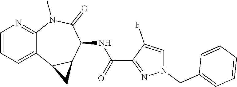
C12=CC=CN=C1N(C)C(=O)C(NC(C1=NN(CC3=CC=CC=C3)C=C1F)=O)C1C2C1
